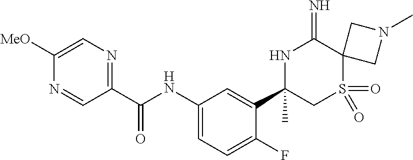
C1(C(NC2=CC=C(F)C(C3(C)CS(=O)(=O)C4(C(=N)N3)CN(C)C4)=C2)=O)=NC=C([MeO])N=C1
